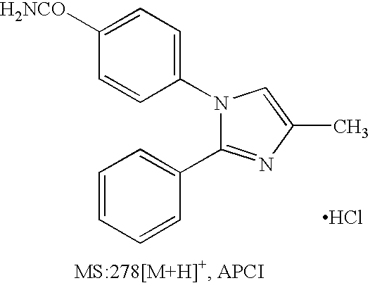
C1([H2NCO])=CC=C(N2C(C3=CC=CC=C3)=NC(C)=C2)C=C1.Cl
